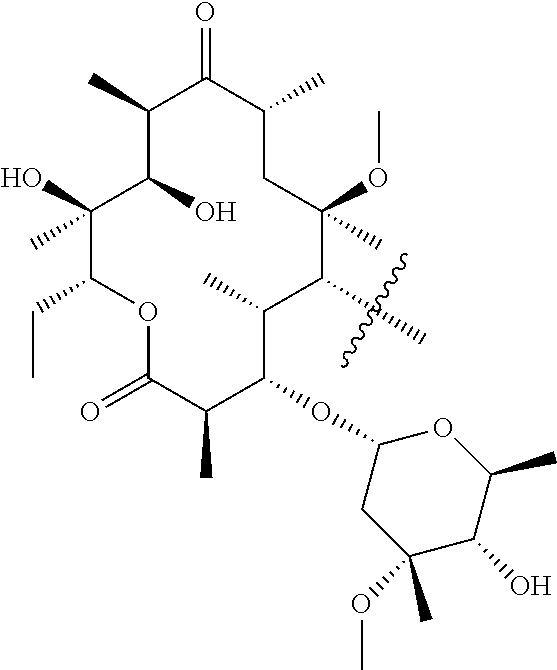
C1(C)C(O)C(C)(O)C(CC)OC(=O)C(C)C(OC2CC(C)(OC)C(O)C(C)O2)C(C)C(C)C(C)(OC)CC(C)C1=O
